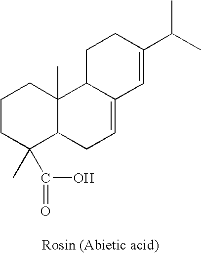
C1CC(C)(C(O)=O)C2C(C)(C1)C1C(=CC2)C=C(C(C)C)CC1
